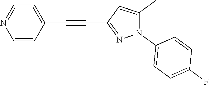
C1=CC(C#CC2=NN(C3=CC=C(F)C=C3)C(C)=C2)=CC=N1
